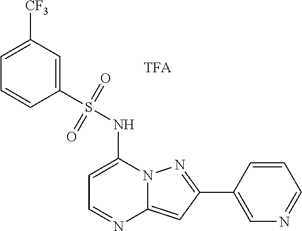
C1=C(NS(C2=CC([CF3])=CC=C2)(=O)=O)N2C(=CC(C3=CN=CC=C3)=N2)N=C1
